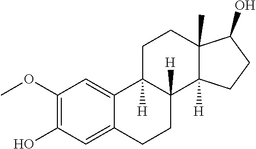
COC1=C(O)C=C2C(=C1)C1([H])C([H])(CC2)C2([H])C(C)(CC1)C(O)CC2
